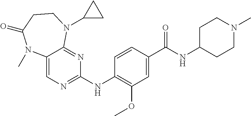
C1(NC2=NC=C3C(=N2)N(C2CC2)CCC(=O)N3C)=C(OC)C=C(C(NC2CCN(C)CC2)=O)C=C1
